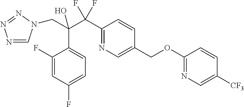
C(C(C(C1=NC=C(COC2=NC=C([CF3])C=C2)C=C1)(F)F)(O)C1=CC=C(F)C=C1F)N1C=NN=N1
